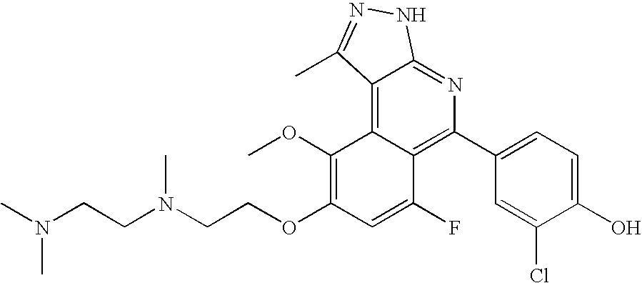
C1(C2=C3C(=C4C(=N2)NN=C4C)C(OC)=C(OCCN(CCN(C)C)C)C=C3F)=CC=C(O)C(Cl)=C1
